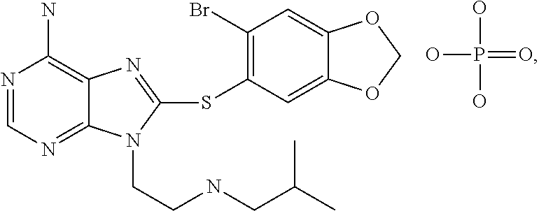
N1=CN=C2C(=C1N)N=C(SC1=C(Br)C=C3C(=C1)OCO3)N2CCNCC(C)C.OP(O)(=O)O
